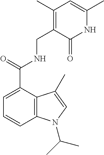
C1=C(C(NCC2=C(C)C=C(C)NC2=O)=O)C2=C(C=C1)N(C(C)C)C=C2C
